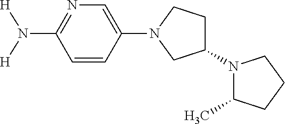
C1=CC(N2CC(N3C(C)CCC3)CC2)=CN=C1N([H])[H]
